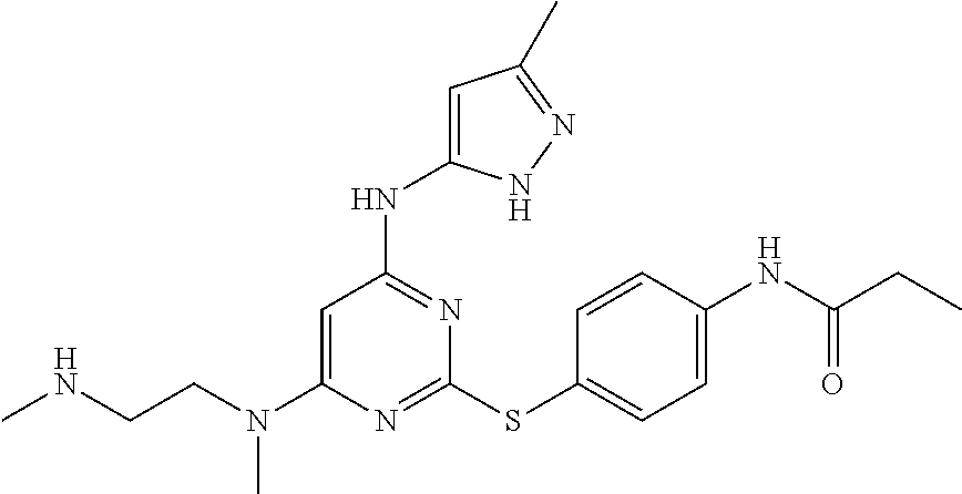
N1=C(SC2=CC=C(NC(CC)=O)C=C2)N=C(NC2=CC(C)=NN2)C=C1N(CCNC)C
